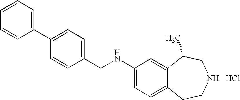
C(C1=CC=C(C2=CC=CC=C2)C=C1)NC1=CC=C2C(=C1)C(C)CNCC2.Cl
